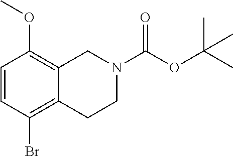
C1=CC(Br)=C2C(=C1OC)CN(C(=O)OC(C)(C)C)CC2
